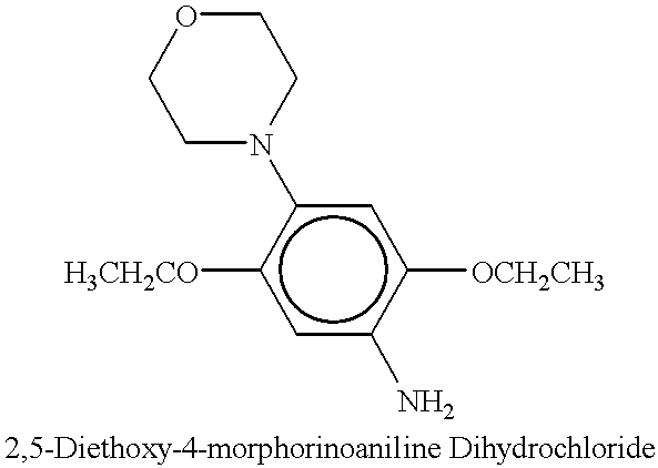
c1c(N2CCOCC2)c([H3CH2CO])cc(N)c1[OCH2CH3]
